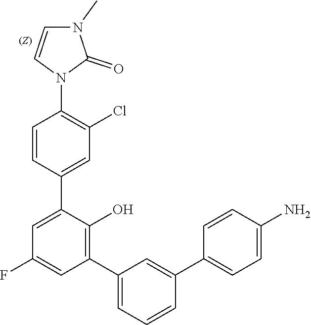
C1=CC(N2C(=O)N(C)C=C2)=C(Cl)C=C1C1=CC(F)=CC(C2=CC=CC(C3=CC=C(N)C=C3)=C2)=C1O
